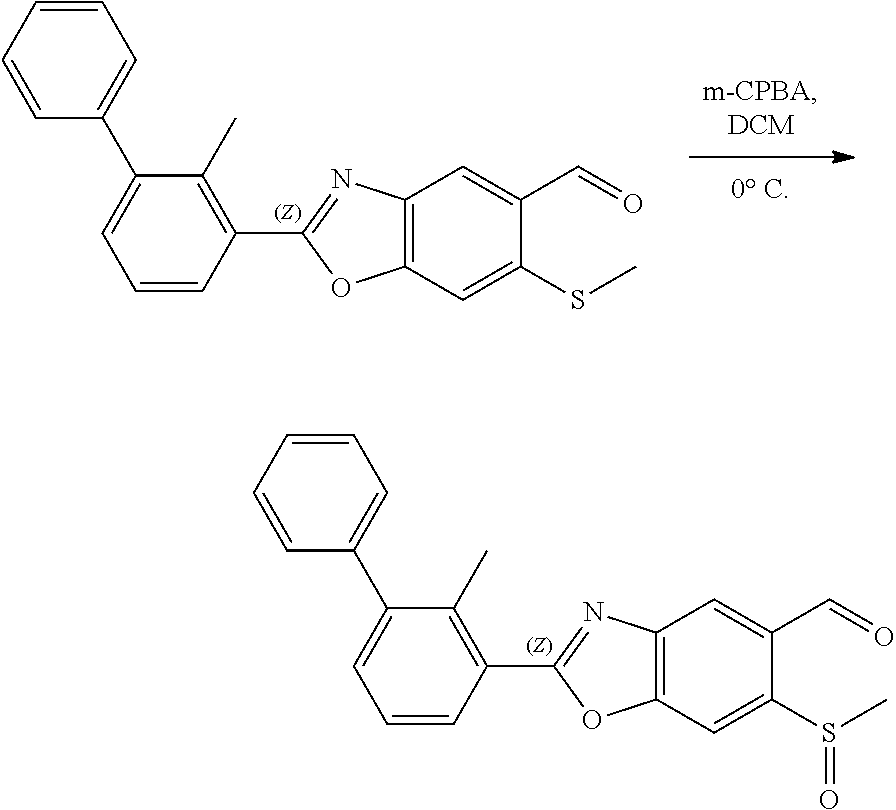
C12=C(C=C(S(C)=O)C(C=O)=C1)OC(C1=C(C)C(C3=CC=CC=C3)=CC=C1)=N2.C12=C(C=C(SC)C(C=O)=C1)OC(C1=C(C)C(C3=CC=CC=C3)=CC=C1)=N2
